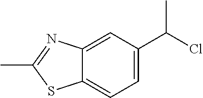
C1(C)=NC2=CC(C(C)Cl)=CC=C2S1
